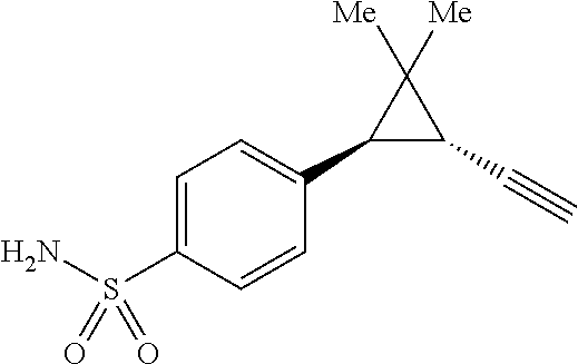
C1(C2=CC=C(S(N)(=O)=O)C=C2)C(C#C)C1([Me])[Me]
